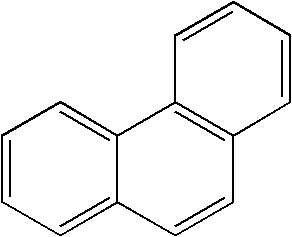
C1=CC=C2C(=C1)C1=C(C=C2)C=CC=C1
